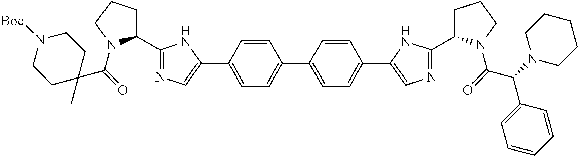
C1=CC(C2=CN=C(C3CCCN3C(=O)C3(C)CCN([Boc])CC3)N2)=CC=C1C1=CC=C(C2=CN=C(C3CCCN3C(C(C3=CC=CC=C3)N3CCCCC3)=O)N2)C=C1
